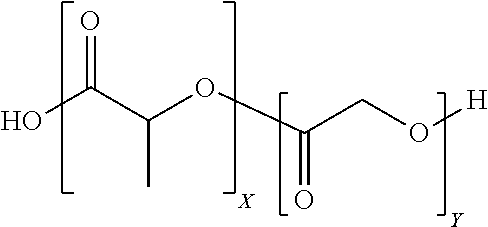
OC(C(OC(CO[H])=O)C)=O.[Y].[X]
